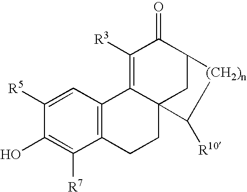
C12=C(C=C([R5])C(O)=C1[R7])C1=C([R3])C(=O)C3CC1(CC2)C([R10])[(CH2)n]3
